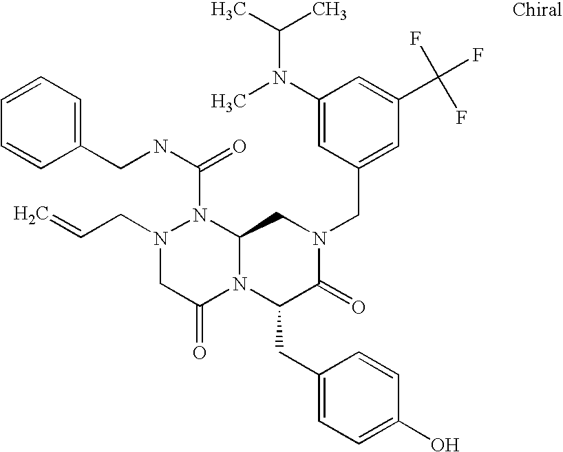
N1(CC=C)CC(=O)N2C(N1C(NCC1=CC=CC=C1)=O)CN(CC1=CC(C(F)(F)F)=CC(N(C(C)C)C)=C1)C(=O)C2CC1=CC=C(O)C=C1
